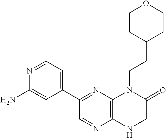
C12=C(N=C(C3=CC=NC(N)=C3)C=N1)N(CCC1CCOCC1)C(=O)CN2
